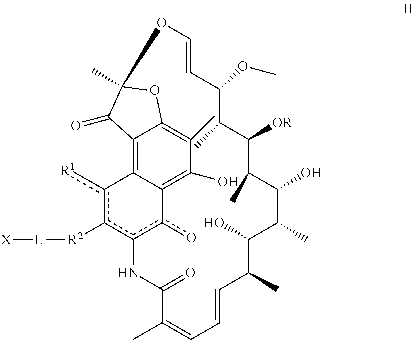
C12=C3C4=C(O)C(C)=C1OC(C)(C2=O)OC=CC(OC)C(C)C([OR])C(C)C(O)C(C)C(O)C(C)C=CC=C(C)C(=O)Nc(c([R2][L][X])c3[R1])c4o
